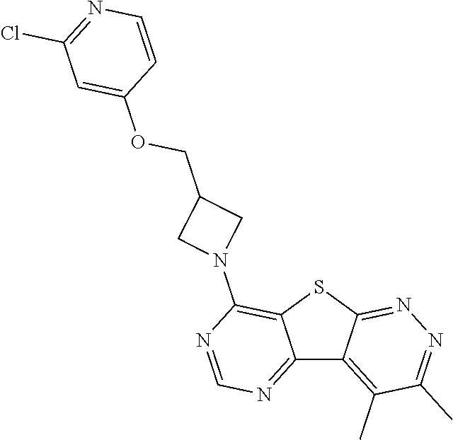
C12=NC=NC(N3CC(COC4=CC(Cl)=NC=C4)C3)=C1SC1=NN=C(C)C(C)=C21
